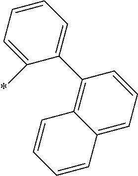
C1(C2=CC=CC=C2*)=C2C(=CC=C1)C=CC=C2
